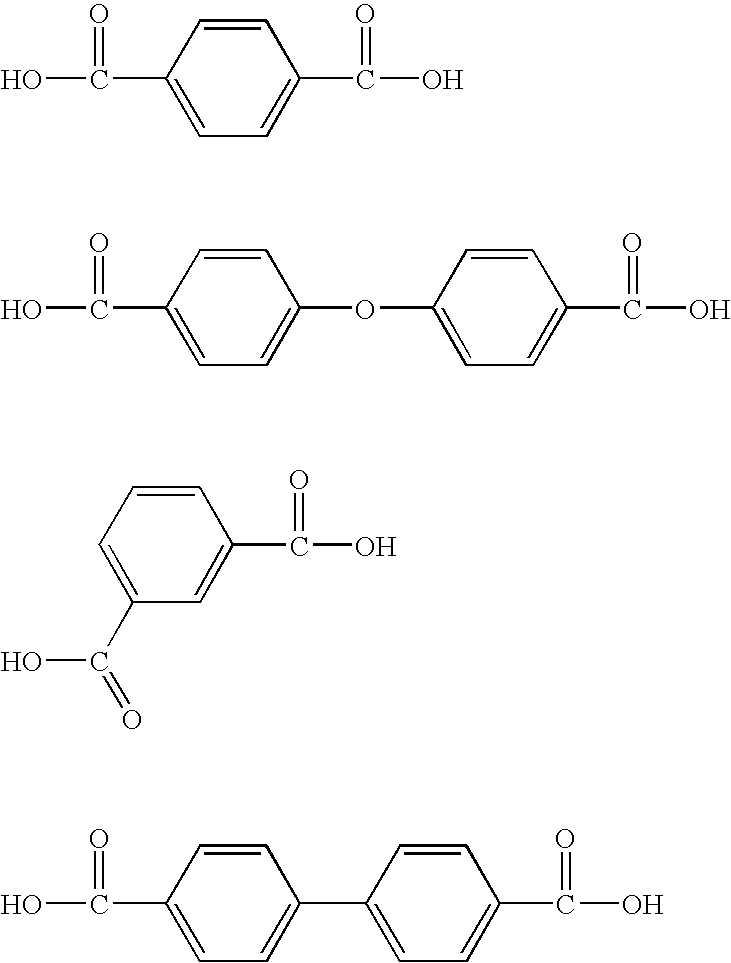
C1=CC(C(O)=O)=CC=C1C(O)=O.C1=CC(C(O)=O)=CC=C1OC1=CC=C(C(O)=O)C=C1.C1=CC=C(C(=O)O)C=C1C(O)=O.C1=CC(C(O)=O)=CC=C1C1=CC=C(C(O)=O)C=C1
